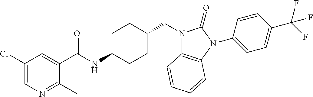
C1(Cl)=CN=C(C)C(C(NC2CCC(CN3C4=C(N(C5=CC=C(C(F)(F)F)C=C5)C3=O)C=CC=C4)CC2)=O)=C1
